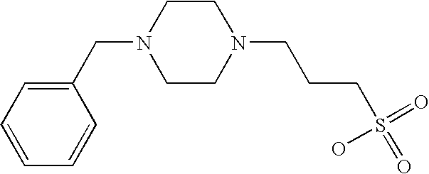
C1CN(CCCS(=O)(=O)O)CCN1CC1=CC=CC=C1
